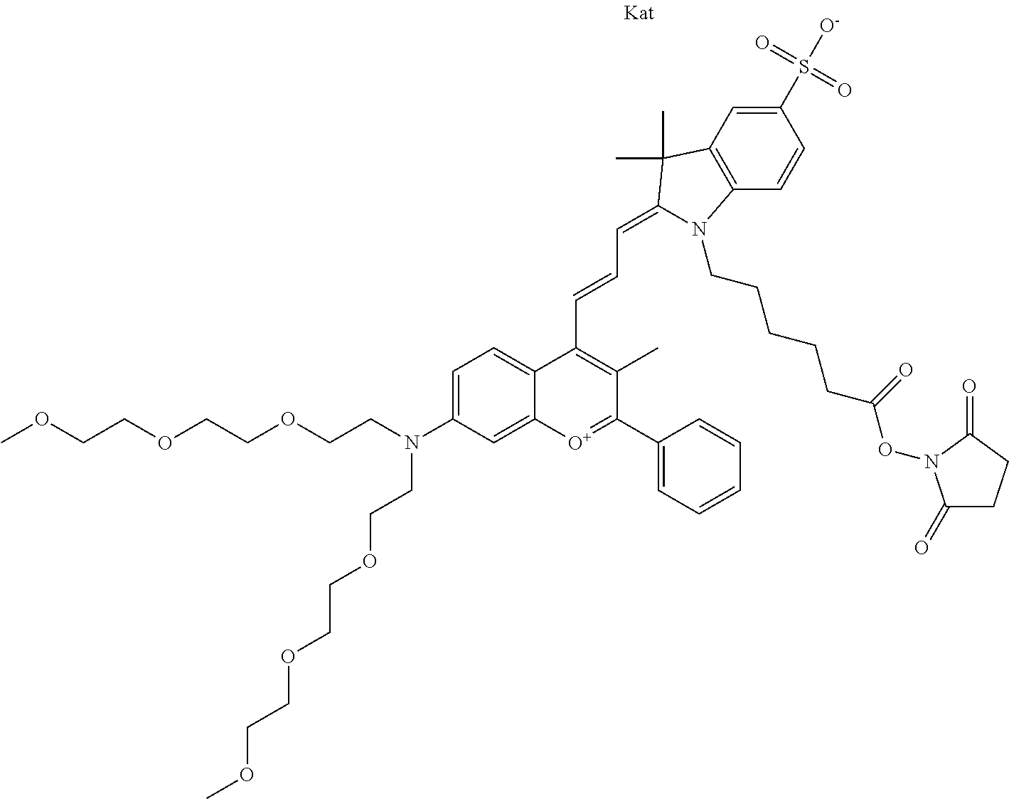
C(OCCOCCN(CCOCCOCCOC)C1=CC=C2C(=C1)[O+]=C(C1=CC=CC=C1)C(C)=C2C=CC=C1C(C)(C)C2=C(C=CC(S(=O)(=O)[O-])=C2)N1CCCCCC(ON1C(=O)CCC1=O)=O)COC
